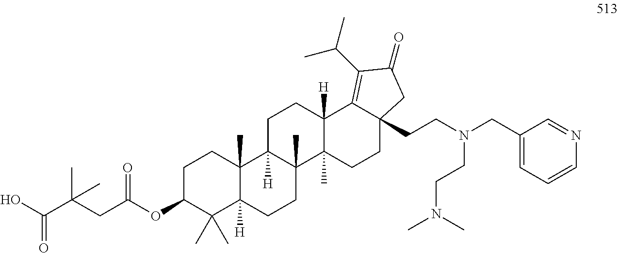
C1C(OC(=O)CC(C(=O)O)(C)C)C(C)(C)C2([H])C(C)(C1)C1([H])C(C)(CC2)C2(C)C([H])(CC1)C1=C(C(C)C)C(=O)CC1(CCN(CC1=CC=CN=C1)CCN(C)C)CC2
